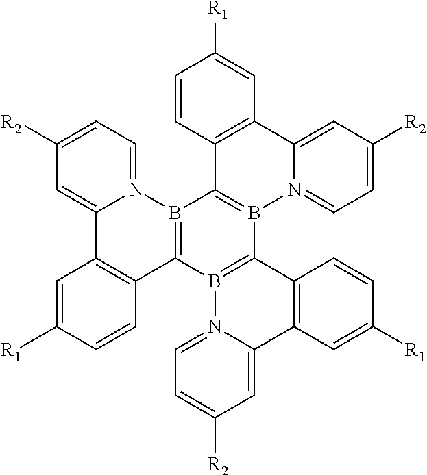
C1=N2B3=C(B4=C(B5=C3C3=C(C6=CC([R2])=CC=N56)C=C([R1])C=C3)C3=C(C5=CC([R2])=CC=N45)C=C([R1])C=C3)C3=C(C2=CC([R2])=C1)C=C([R1])C=C3
